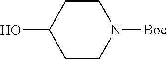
C1CC(O)CCN1[Boc]
